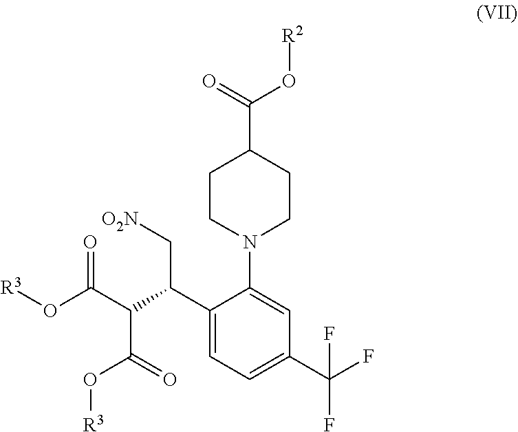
C1(C(C(C(O[R3])=O)C(=O)O[R3])C[O2N])=CC=C(C(F)(F)F)C=C1N1CCC(C(=O)O[R2])CC1
